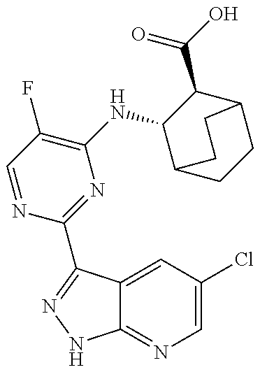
C12=NC=C(Cl)C=C1C(C1=NC(NC3C4CCC(C3C(O)=O)CC4)=C(F)C=N1)=NN2
